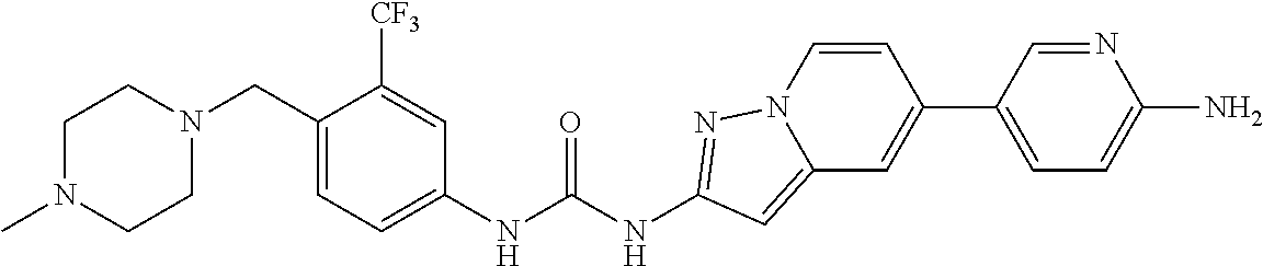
C1N(C)CCN(CC2=CC=C(NC(NC3=NN4C=CC(C5=CC=C(N)N=C5)=CC4=C3)=O)C=C2[CF3])C1
